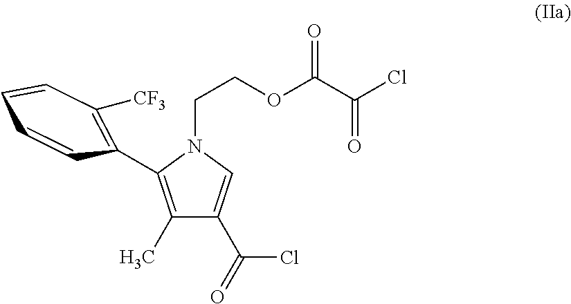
C1(C)=C(C2=C([CF3])C=CC=C2)N(CCOC(C(Cl)=O)=O)C=C1C(=O)Cl
